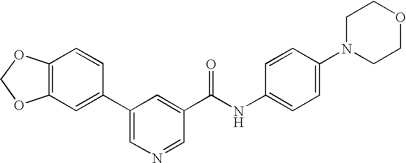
C12=C(C=C(C3=CN=CC(C(NC4=CC=C(N5CCOCC5)C=C4)=O)=C3)C=C1)OCO2
